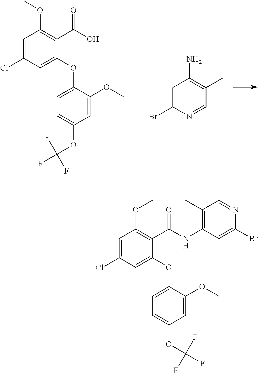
C1=C(Cl)C=C(OC2=CC=C(OC(F)(F)F)C=C2OC)C(C(O)=O)=C1OC.C1=C(Br)N=CC(C)=C1N.C1=C(Cl)C=C(OC2=CC=C(OC(F)(F)F)C=C2OC)C(C(NC2=C(C)C=NC(Br)=C2)=O)=C1OC
